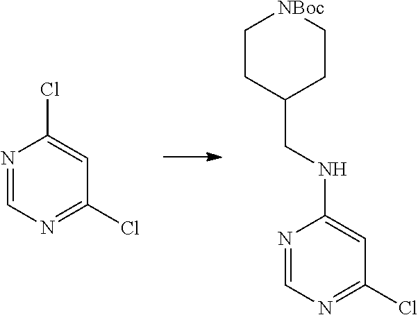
N1=CN=C(Cl)C=C1Cl.N1=CN=C(Cl)C=C1NCC1CC[NBoc]CC1
